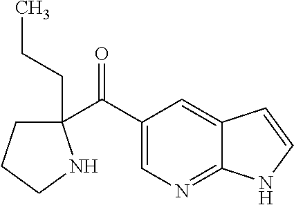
C1(C(C2=CN=C3C(=C2)C=CN3)=O)(CCC)CCCN1
